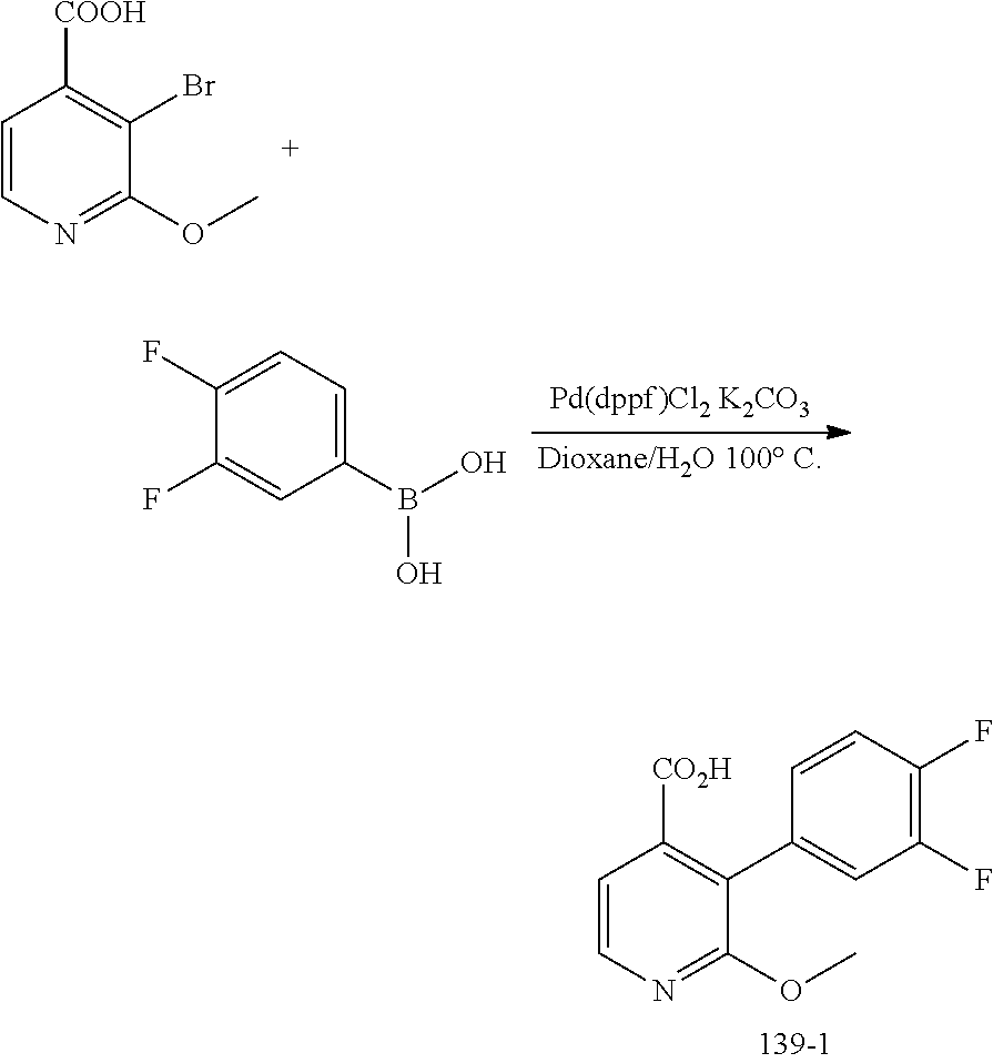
C1=CN=C(OC)C(C2=CC(F)=C(F)C=C2)=C1[CO2H].C1=CN=C(OC)C(Br)=C1[COOH].C1(F)=CC=C(B(O)O)C=C1F
